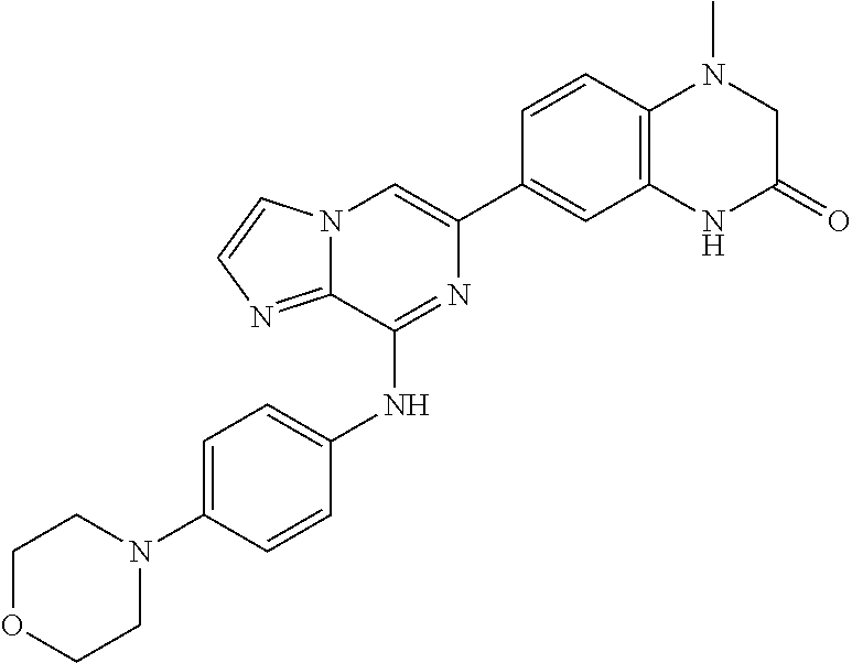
C1(C2=CC3=C(C=C2)N(C)CC(=O)N3)=CN2C(=NC=C2)C(NC2=CC=C(N3CCOCC3)C=C2)=N1
